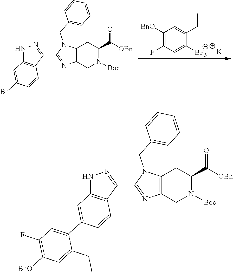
C1([BnO])=C(F)C=C([BF3])C(CC)=C1.[K].C12=C(CN([Boc])C(C(=O)[OBn])C1)N=C(C1=NNC3=C1C=CC(Br)=C3)N2CC1=CC=CC=C1.C12=C(CN([Boc])C(C(=O)[OBn])C1)N=C(C1=NNC3=C1C=CC(C1=CC(F)=C([BnO])C=C1CC)=C3)N2CC1=CC=CC=C1
